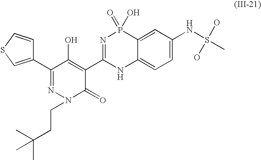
C1=C(NS(C)(O)O)C=C2C(=C1)NC(C1=C(O)C(C3=CSC=C3)=NN(CCC(C)(C)C)C1=O)=NP2(=O)O
